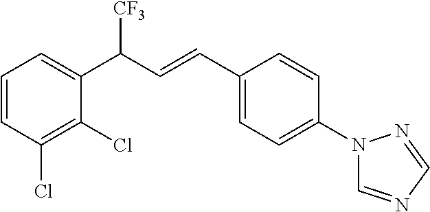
C1(Cl)=C(Cl)C(C(C=CC2=CC=C(N3C=NC=N3)C=C2)[CF3])=CC=C1
